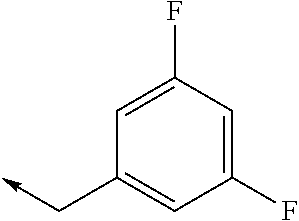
C1(F)=CC(F)=CC(C->C)=C1
